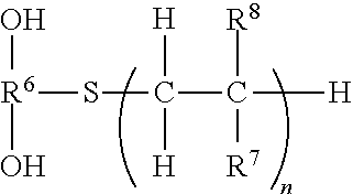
[R6](SC([H])([H])C([R7])([R8])[H])(O)O
